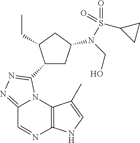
C12=NN=C(C3CC(N(S(=O)(=O)C4CC4)CO)CC3CC)N1C1=C(N=C2)NC=C1C
